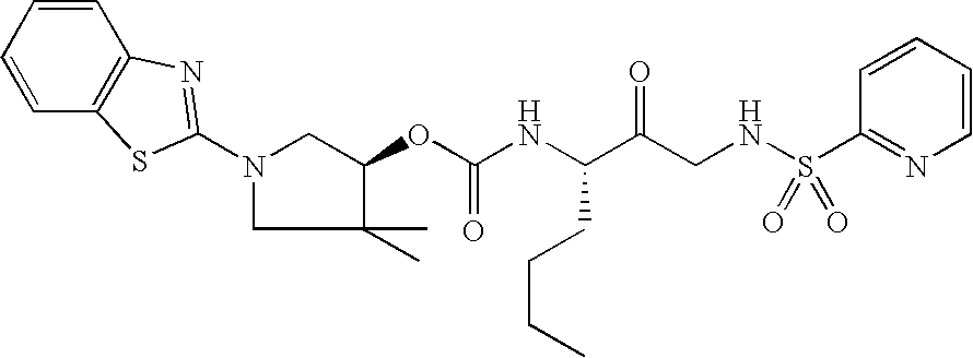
C1=CC=CC(S(NCC(C(NC(OC2CN(C3=NC4=C(C=CC=C4)S3)CC2(C)C)=O)CCCC)=O)(=O)=O)=N1
